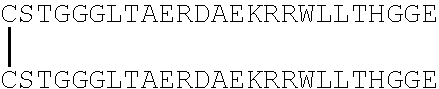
[CSTGGGLTAERDAEKRRWLLTHGGE][CSTGGGLTAERDAEKRRWLLTHGGE]
